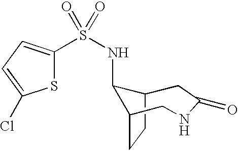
C12CCC(C1NS(=O)(=O)C1=CC=C(Cl)S1)CNC(=O)C2
